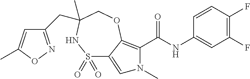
C1(F)=C(F)C=CC(NC(=O)C2=C3C(=CN2C)S(=O)(=O)NC(CC2=NOC(C)=C2)(C)CO3)=C1
